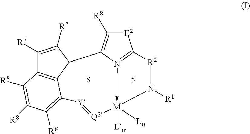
[E2]1C([R8])=C2N3->[M]([Lw])([Ln])(N([R1])[R2]C=31)[Q2]=[Y]C1=C([R8])C([R8])=C([R8])C3=C1C2C([R7])=C3[R7]
